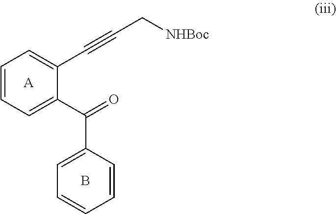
C1=CC=C(C(=O)C2=CC=CC=C2)C(C#CC[NHBoc])=C1.[A].B
